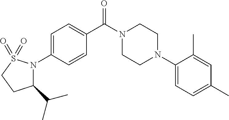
C1(C(C)C)N(C2=CC=C(C(N3CCN(C4=CC=C(C)C=C4C)CC3)=O)C=C2)S(=O)(=O)CC1
